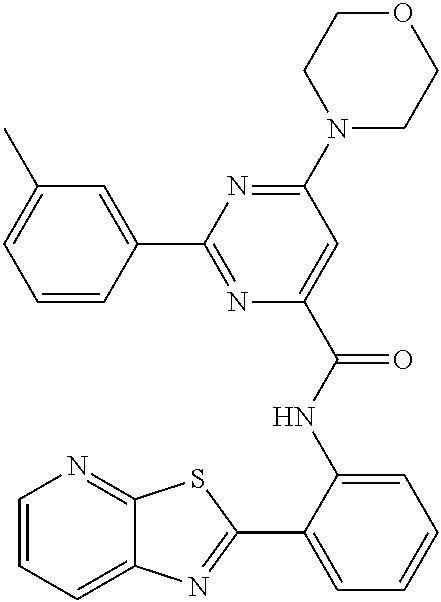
C1=CC=C2C(=N1)SC(C1=CC=CC=C1NC(=O)C1=CC(N3CCOCC3)=NC(C3=CC(C)=CC=C3)=N1)=N2
